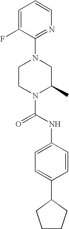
N1(C(NC2=CC=C(C3CCCC3)C=C2)=O)C(C)CN(C2=NC=CC=C2F)CC1
